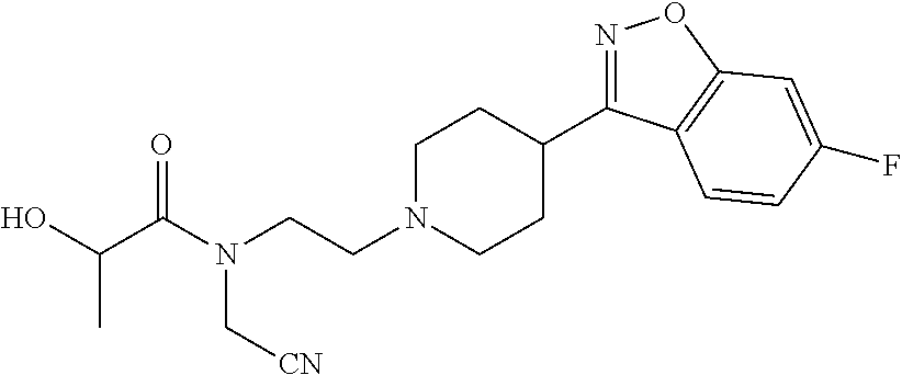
N1=C(C2CCN(CCN(C(C(O)C)=O)C[CN])CC2)C2=C(O1)C=C(F)C=C2
